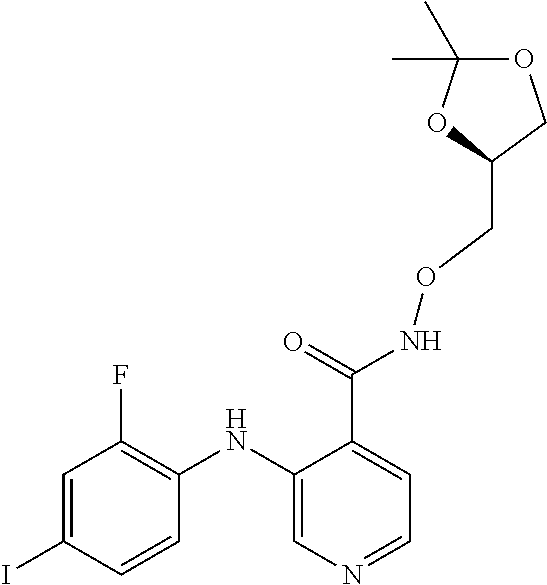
C1=C(I)C=CC(NC2=CN=CC=C2C(=O)NOCC2COC(C)(C)O2)=C1F
